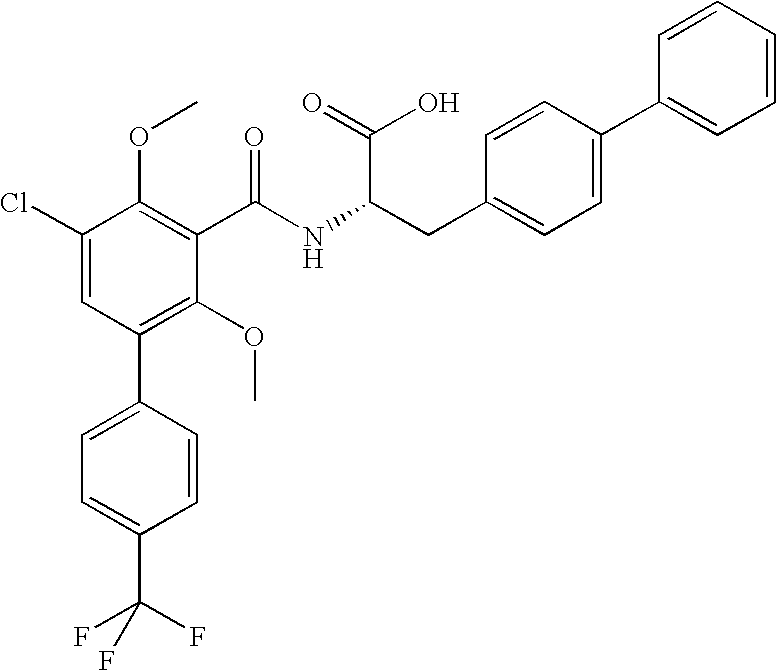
C1=C(Cl)C(OC)=C(C(NC(CC2=CC=C(C3=CC=CC=C3)C=C2)C(=O)O)=O)C(OC)=C1C1=CC=C(C(F)(F)F)C=C1
